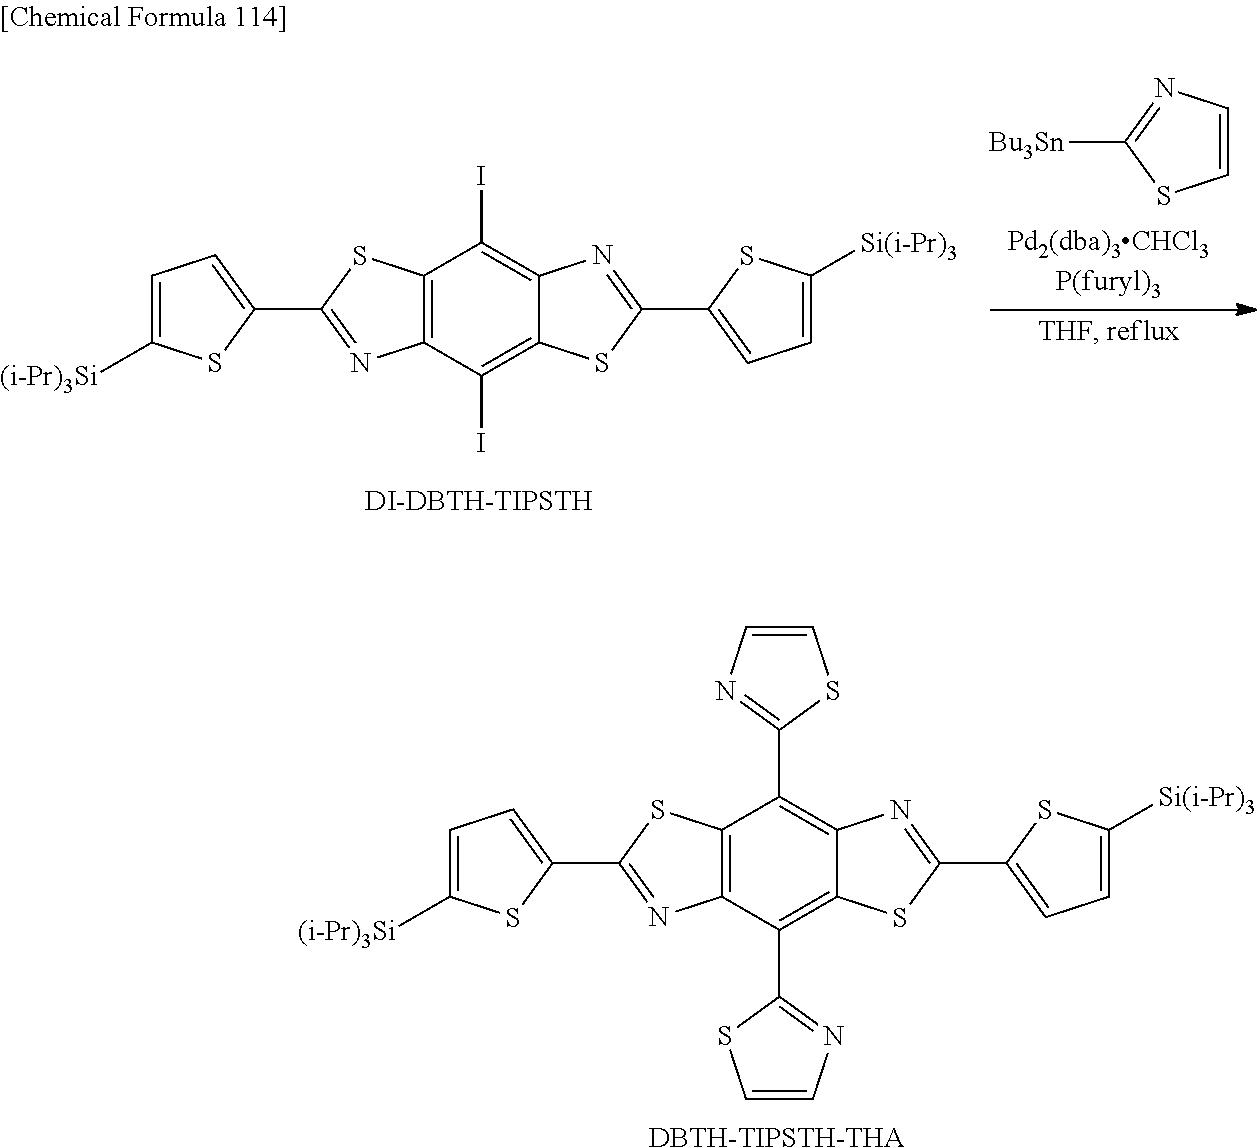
C1([Bu3Sn])=NC=CS1.C12=C(C(I)=C3C(=C1I)N=C(C1=CC=C([Si(i-Pr)3])S1)S3)N=C(C1=CC=C([(i-Pr)3Si])S1)S2.[DI-DBTH-TIPSTH].C12=C(C(C3=NC=CS3)=C3C(=C1C1=NC=CS1)N=C(C1=CC=C([Si(i-Pr)3])S1)S3)N=C(C1=CC=C([(i-Pr)3Si])S1)S2.[DBTH-TIPSTH-THA]
